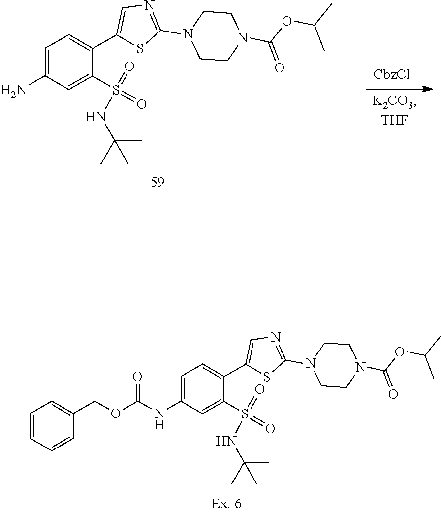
N(C1=CC=C(C2=CN=C(N3CCN(C(OC(C)C)=O)CC3)S2)C(S(=O)(=O)NC(C)(C)C)=C1)C(OCC1=CC=CC=C1)=O.NC1=CC=C(C2=CN=C(N3CCN(C(OC(C)C)=O)CC3)S2)C(S(=O)(=O)NC(C)(C)C)=C1.[CbzCl]
